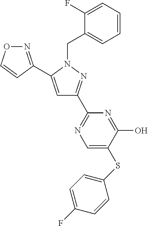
C1=C(C2=NOC=C2)N(CC2=CC=CC=C2F)N=C1C1=NC=C(SC2=CC=C(F)C=C2)C(O)=N1
